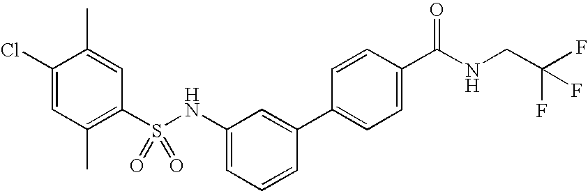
C1(Cl)=CC(C)=C(S(NC2=CC=CC(C3=CC=C(C(NCC(F)(F)F)=O)C=C3)=C2)(=O)=O)C=C1C
